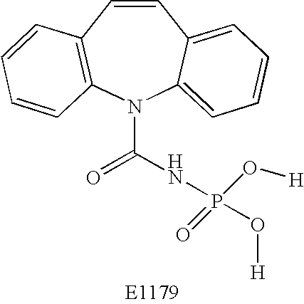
C1=CC2=C(N(C(NP(O[H])(=O)O[H])=O)C3=CC=CC=C13)C=CC=C2
